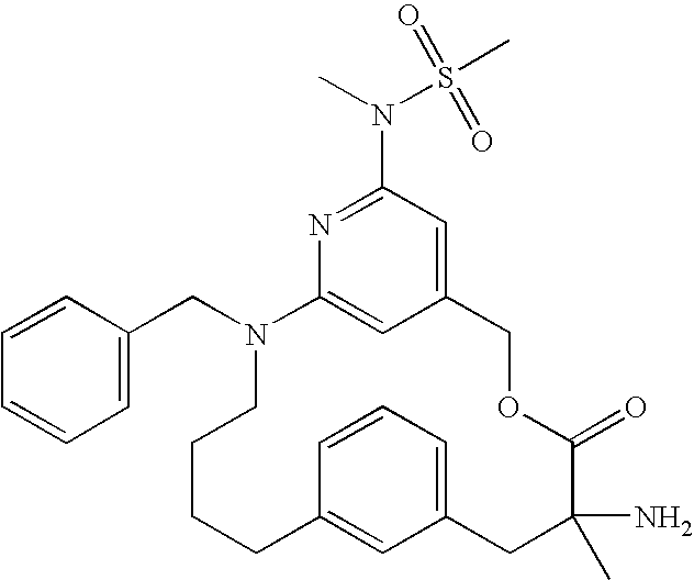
C12=CC(N(C)S(C)(=O)=O)=NC(=C1)N(CC1=CC=CC=C1)CCCCC1=CC(=CC=C1)CC(N)(C)C(=O)OC2
